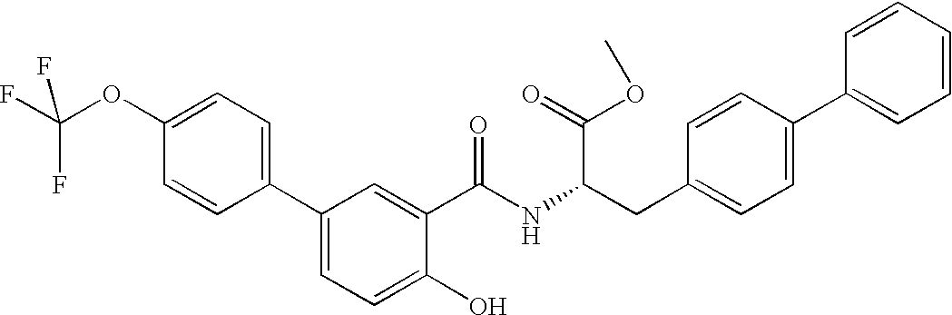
C1=CC(C2=CC=C(O)C(C(=O)NC(CC3=CC=C(C4=CC=CC=C4)C=C3)C(OC)=O)=C2)=CC=C1OC(F)(F)F
